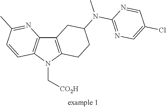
C12=C(N(C[CO2H])C3=C1CC(N(C)C1=NC=C(Cl)C=N1)CC3)C=CC(C)=N2
